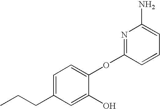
C1=C(CCC)C=C(O)C(OC2=NC(N)=CC=C2)=C1
